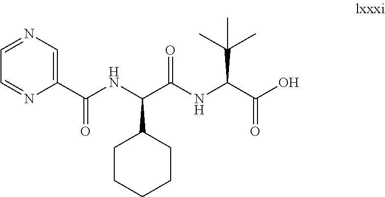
N(C(C(NC(C(O)=O)C(C)(C)C)=O)C1CCCCC1)C(C1=CN=CC=N1)=O
